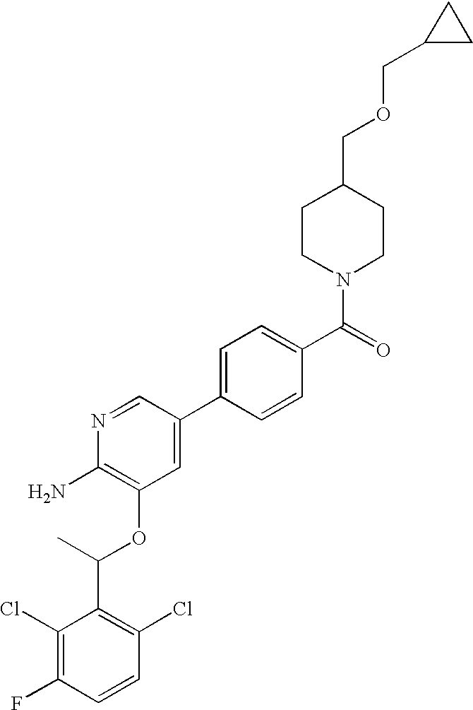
C1(Cl)=C(F)C=CC(Cl)=C1C(C)OC1=C(N)N=CC(C2=CC=C(C(=O)N3CCC(COCC4CC4)CC3)C=C2)=C1
